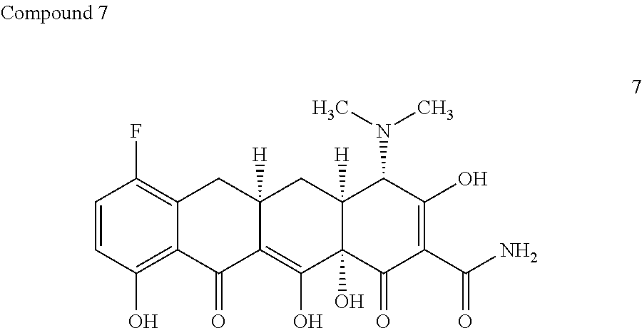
C1=CC(O)=C2C(=C1F)CC1([H])C(=C(O)C3(O)C([H])(C1)C(N(C)C)C(O)=C(C(N)=O)C3=O)C2=O
